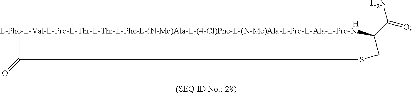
[L-Phe-L-Val-L-Pro-L-Thr-L-Thr-L-Phe-L-(N-Me)Ala-L-(4-Cl)Phe-L-(N-Me)Ala-L-Pro-L-Ala-L-Pro-N]1C(C(=O)N)CSC1=O.[H]
